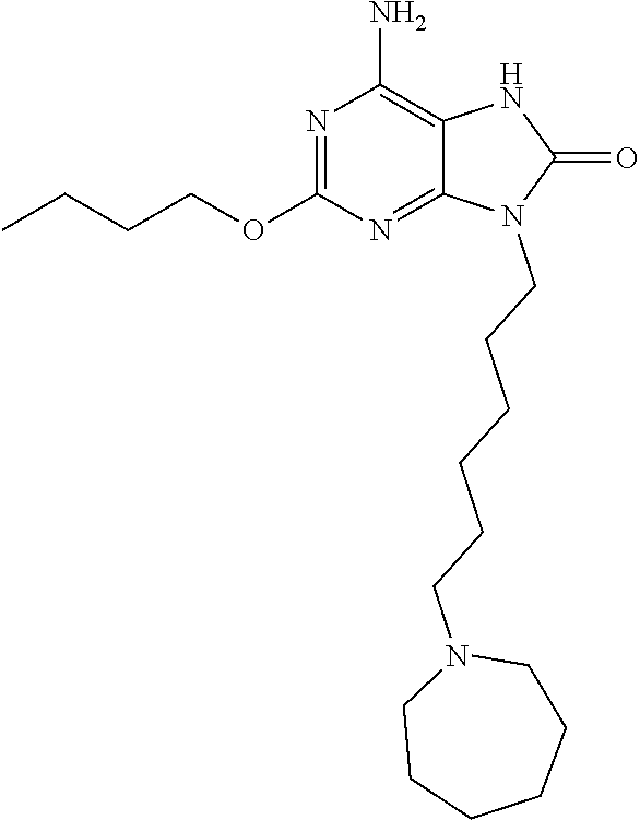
N1=C(OCCCC)N=C2C(=C1N)NC(=O)N2CCCCCCN1CCCCCC1
